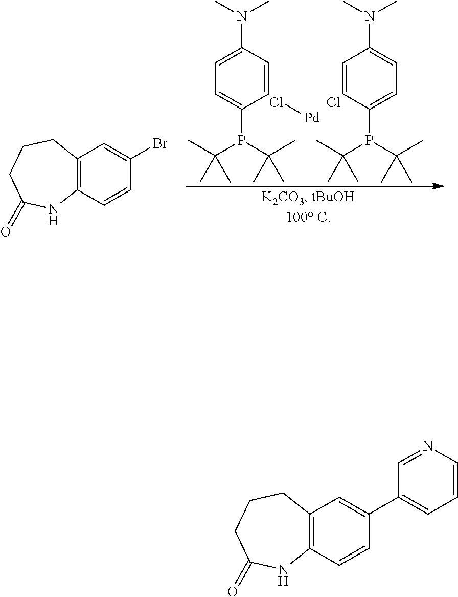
C12=C(C=CC(Br)=C1)NC(=O)CCC2.C1=CC(N(C)C)=CC=C1P(C(C)(C)C)C(C)(C)C.Cl[Pd].Cl.C1=CC(N(C)C)=CC=C1P(C(C)(C)C)C(C)(C)C.C12=C(C=CC(C3=CC=CN=C3)=C1)NC(=O)CCC2
